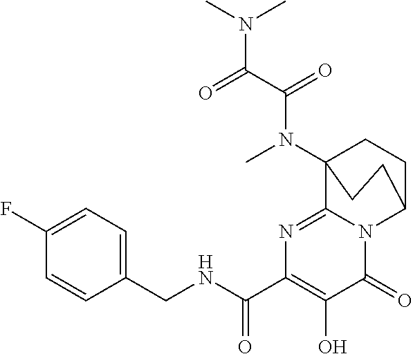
C1=C(F)C=CC(CNC(=O)C2=C(O)C(=O)N3C(=N2)C2(N(C)C(C(=O)N(C)C)=O)CCC3CC2)=C1
